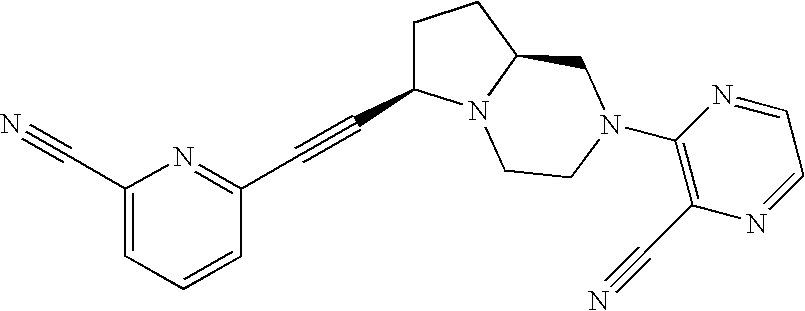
C1(C#N)=CC=CC(C#CC2CCC3N2CCN(C2=C(C#N)N=CC=N2)C3)=N1
